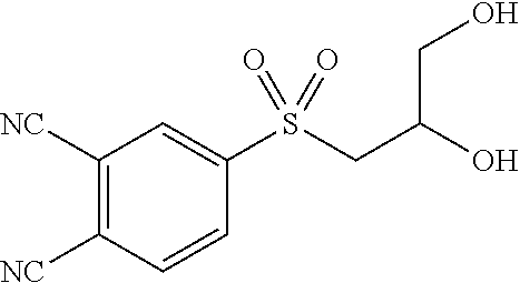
C1=CC(S(CC(O)CO)(=O)=O)=CC([NC])=C1[NC]
